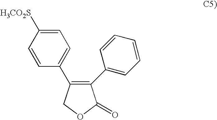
C1=CC(C2=C(C3=CC=CC=C3)C(=O)OC2)=CC=C1[H3CO2S]
